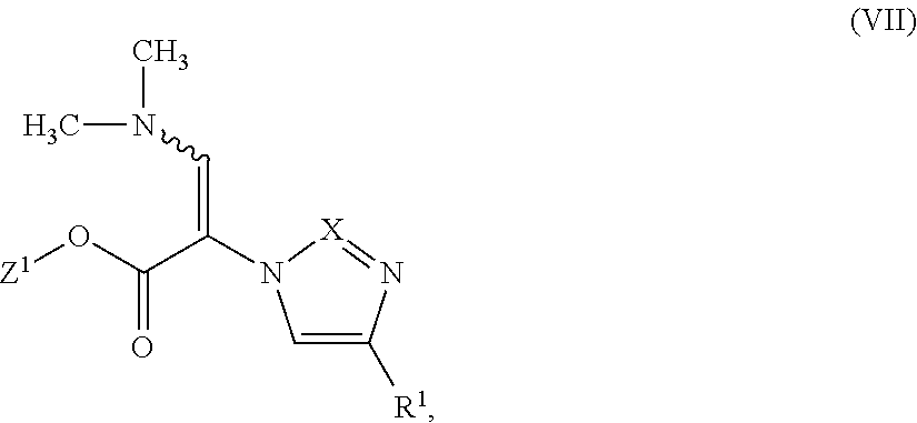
[Z1]OC(C(N1C=C([R1])N=[X]1)=CN(C)C)=O
